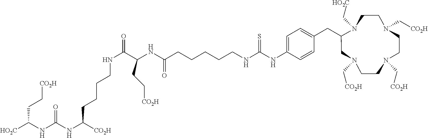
N1(C[CO2H])CC(CC2=CC=C(NC(NCCCCCC(NC(C(NCCCCC(NC(NC([HO2C])CC[CO2H])=O)[CO2H])=O)CC[CO2H])=O)=S)C=C2)N(C[HO2C])CCN(C[CO2H])CCN(C[CO2H])CC1
